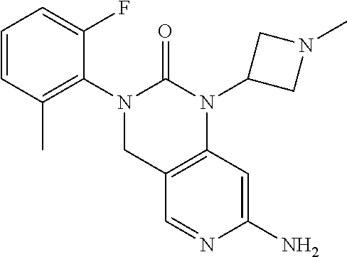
C1=CC(C)=C(N2CC3=C(N(C4CN(C)C4)C2=O)C=C(N)N=C3)C(F)=C1
